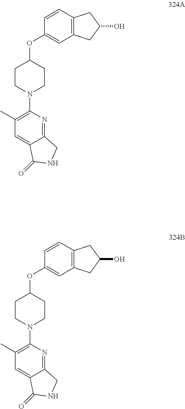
C1(C)=C(N2CCC(OC3=CC4=C(C=C3)CC(O)C4)CC2)N=C2C(=C1)C(=O)NC2.C1(C)=C(N2CCC(OC3=CC4=C(C=C3)CC(O)C4)CC2)N=C2C(=C1)C(=O)NC2
